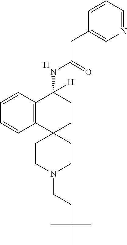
C12=C(C=CC=C1)C(NC(CC1=CN=CC=C1)=O)([H])CCC21CCN(CCC(C)(C)C)CC1.[H]
